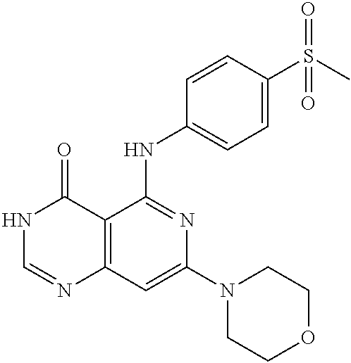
C12=C(C=C(N3CCOCC3)N=C1NC1=CC=C(S(C)(=O)=O)C=C1)N=CNC2=O
